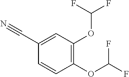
C1=CC(OC(F)F)=C(OC(F)F)C=C1C#N
